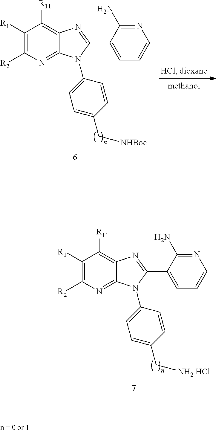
C1([R1])=C([R2])N=C2C(=C1[R11])N=C(C1=CC=CN=C1N)N2C1=CC=C(C[NH2 HCl])C=C1.C1([R1])=C([R2])N=C2C(=C1[R11])N=C(C1=CC=CN=C1N)N2C1=CC=C(C[NHBoc])C=C1
